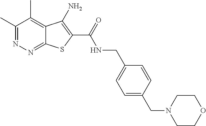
C1(C)=NN=C2C(=C1C)C(N)=C(C(=O)NCC1=CC=C(CN3CCOCC3)C=C1)S2
